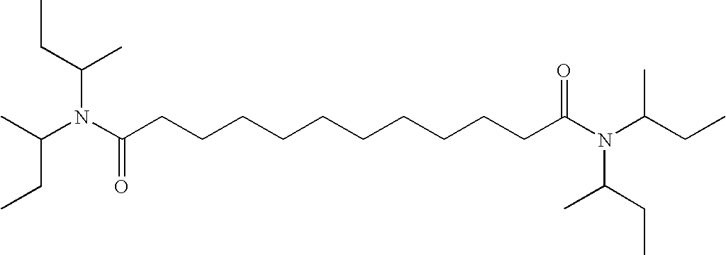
C(N(C(=O)CCCCCCCCCCC(N(C(CC)C)C(C)CC)=O)C(C)CC)(CC)C
